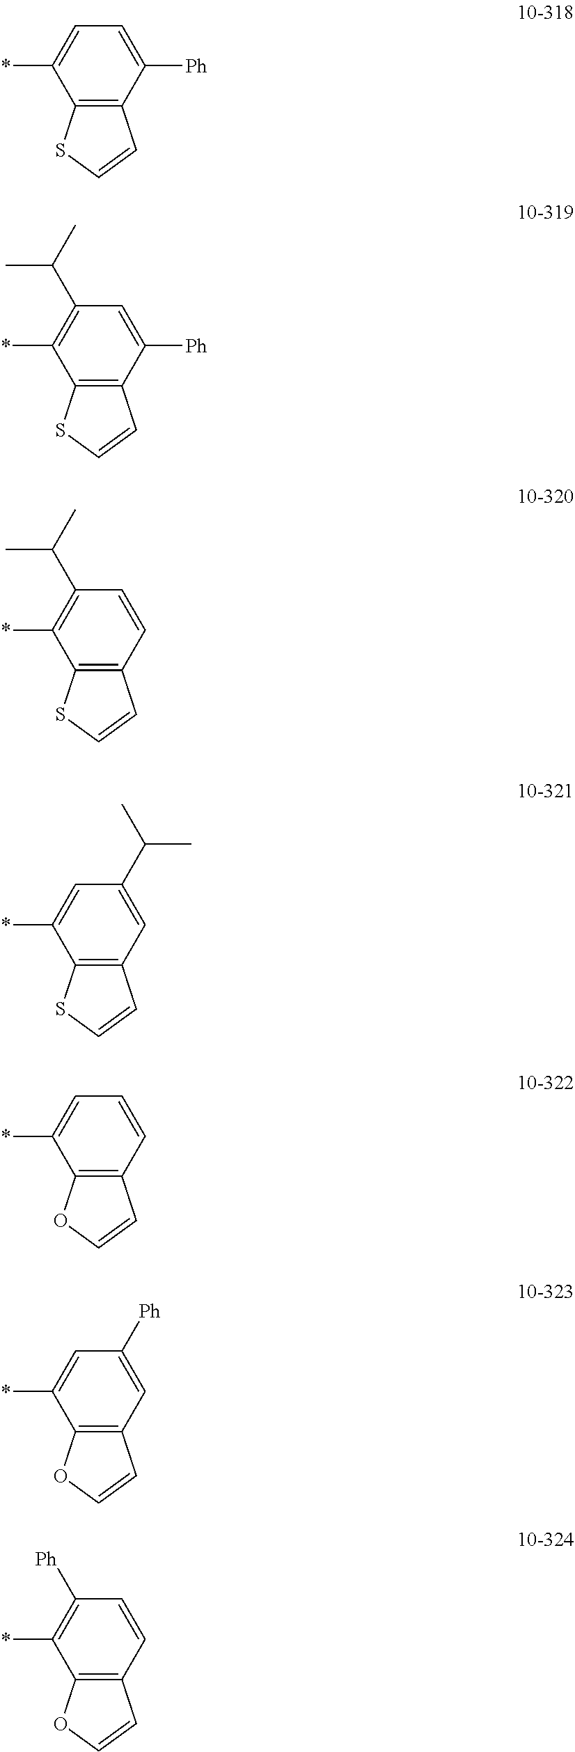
C1=C(*)C2=C(C([Ph])=C1)C=CS2.C1(C(C)C)=C(*)C2=C(C([Ph])=C1)C=CS2.C1(C(C)C)=C(*)C2=C(C=C1)C=CS2.C1=C(*)C2=C(C=C1C(C)C)C=CS2.C1=C(*)C2=C(C=C1)C=CO2.C1=C(*)C2=C(C=C1[Ph])C=CO2.C1([Ph])=C(*)C2=C(C=C1)C=CO2
